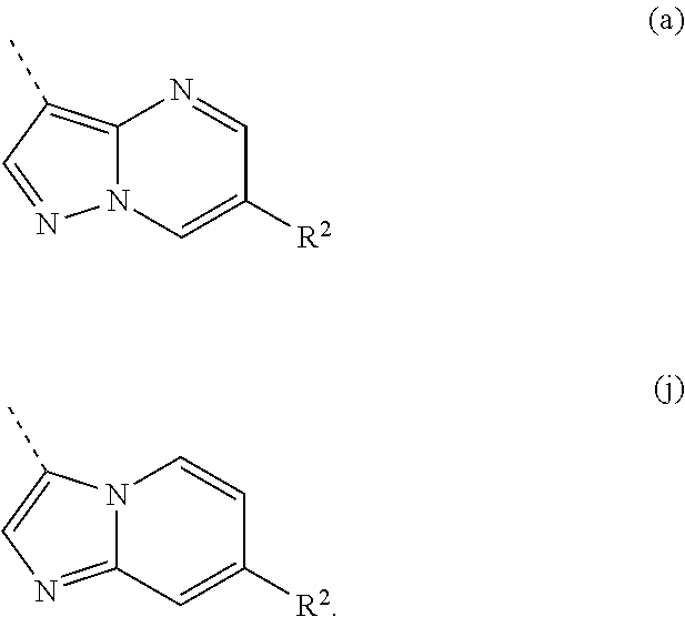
N12C(=C(C)C=N1)N=CC([R2])=C2.C12=NC=C(C)N1C=CC([R2])=C2
